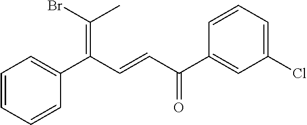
C1=CC=CC(C(C=CC(C2=CC(Cl)=CC=C2)=O)=C(Br)C)=C1
